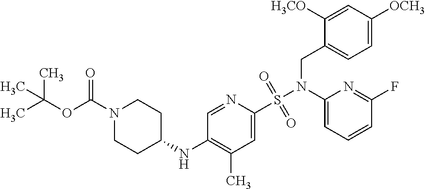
C1(N(S(=O)(=O)C2=CC(C)=C(NC3CCN(C(OC(C)(C)C)=O)CC3)C=N2)CC2=CC=C([OCH3])C=C2[H3CO])=CC=CC(F)=N1
